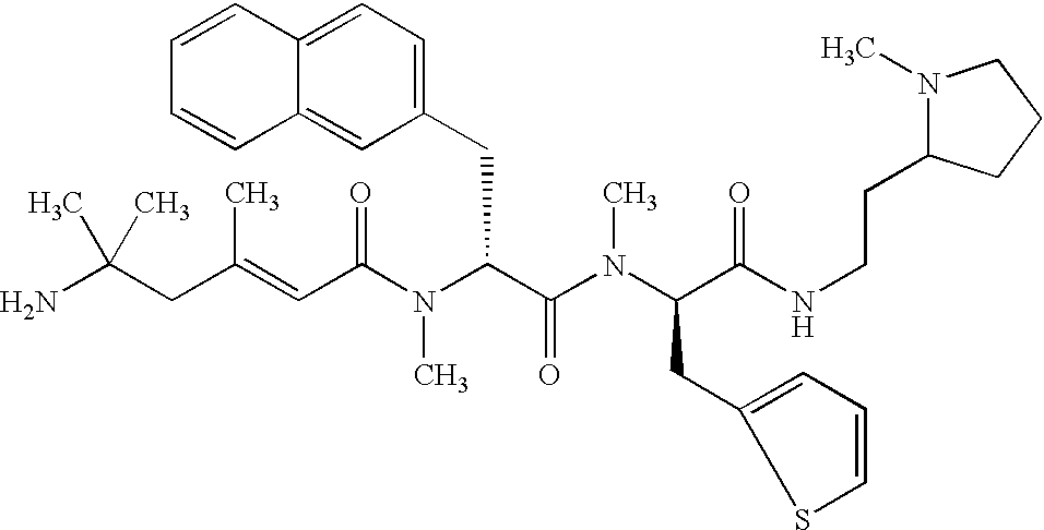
NC(CC(=CC(N(C(C(=O)N(C)C(CC1=CC=CS1)C(=O)NCCC1N(C)CCC1)CC1=CC=C2C(=C1)C=CC=C2)C)=O)C)(C)C
